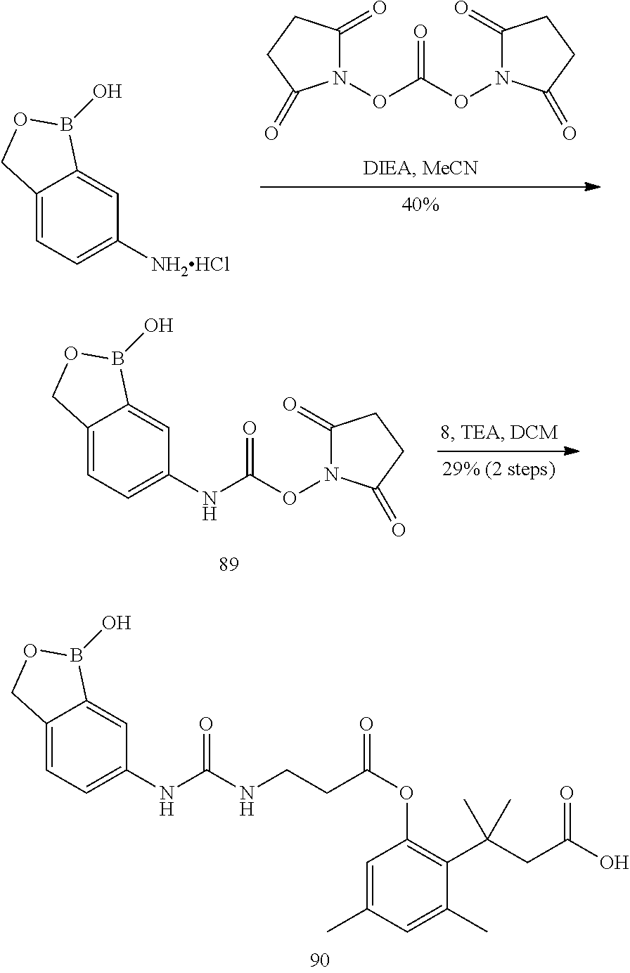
N1(OC(ON2C(=O)CCC2=O)=O)C(=O)CCC1=O.C12=CC=C([NH2HCl])C=C1B(O)OC2.C12=CC=C(NC(=O)ON3C(=O)CCC3=O)C=C1B(O)OC2.C12=CC=C(NC(=O)NCCC(OC3=C(C(CC(=O)O)(C)C)C(C)=CC(C)=C3)=O)C=C1B(O)OC2
